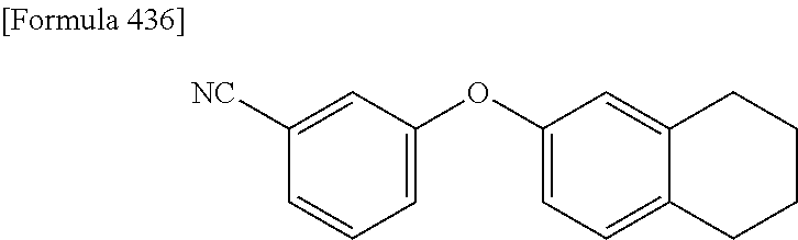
C1([NC])=CC(OC2=CC=C3C(=C2)CCCC3)=CC=C1
